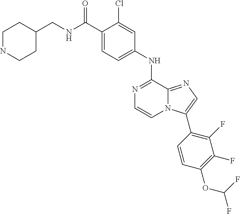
C1(NC2=NC=CN3C2=NC=C3C2=C(F)C(F)=C(OC(F)F)C=C2)=CC=C(C(NCC2CCNCC2)=O)C(Cl)=C1
